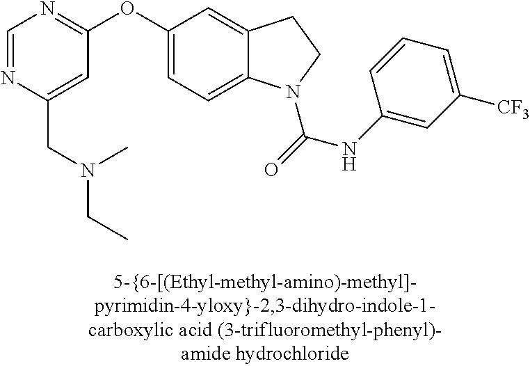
O(C1=CC=C2C(=C1)CCN2C(=O)NC1=CC([CF3])=CC=C1)C1=NC=NC(CN(C)CC)=C1
